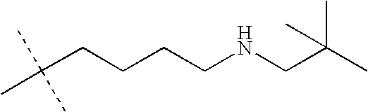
C(CCCCNCC(C)(C)C)(C)(C)C
